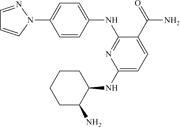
C1=CC(NC2=NC(NC3C(N)CCCC3)=CC=C2C(=O)N)=CC=C1N1N=CC=C1
